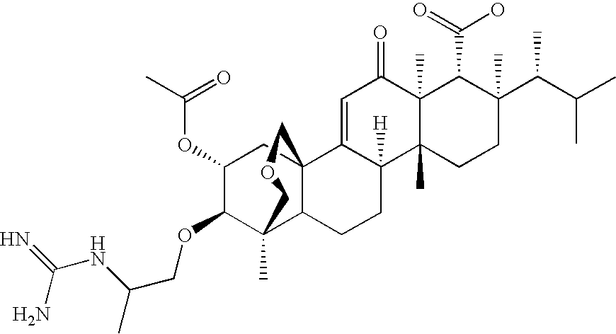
C1=C2C([H])(C3(C)C(C)(C1=O)C(C(=O)O)C(C(C(C)C)C)(C)CC3)CCC1C3(C)C(OCC(C)NC(=N)N)C(OC(C)=O)CC21COC3
